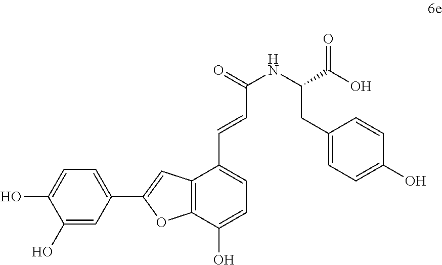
C12=C(C(O)=CC=C1C=CC(NC(C(O)=O)CC1=CC=C(O)C=C1)=O)OC(C1=CC=C(O)C(O)=C1)=C2
